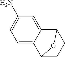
C1=C2C(=CC(N)=C1)C1CCC2O1
